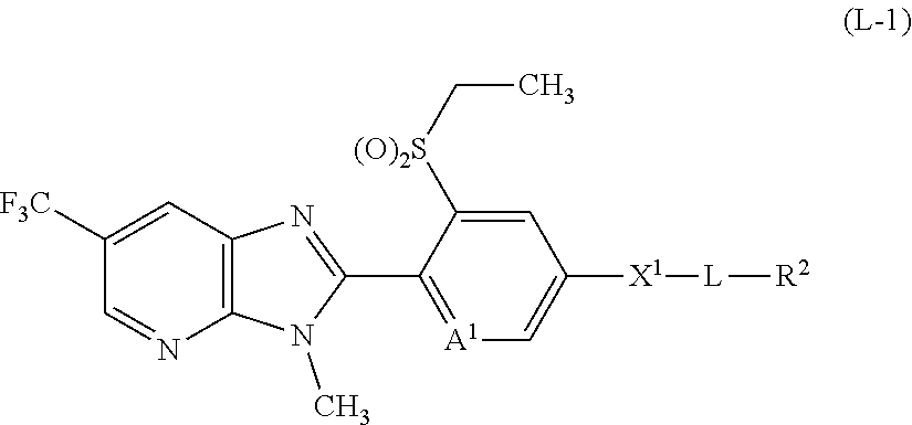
C1([F3C])=CC2=C(N=C1)N(C)C(C1=[A1]C=C([X1][L][R2])C=C1[(O)2S]CC)=N2
